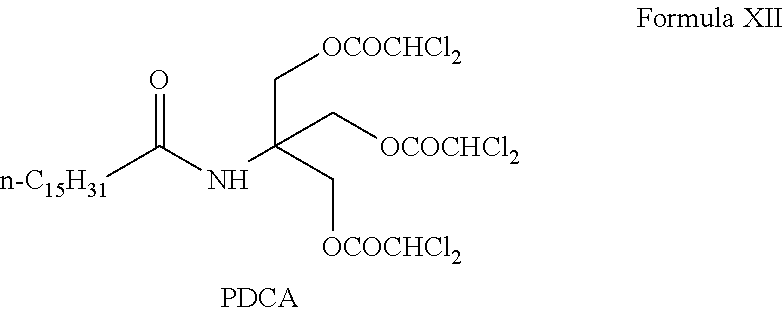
O=C([n-C15H31])NC(C[OCOCHCl2])(C[OCOCHCl2])C[OCOCHCl2]
